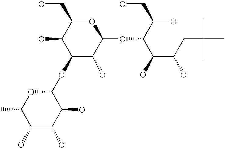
OC1C(OC2OC(C)C(O)C(O)C2O)C(O)C(OC(C(C(CC(C)(C)C)O)O)C(O)CO)OC1CO
